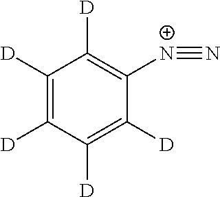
C1([D])=C([D])C([D])=C([D])C([N+]#N)=C1[D]
